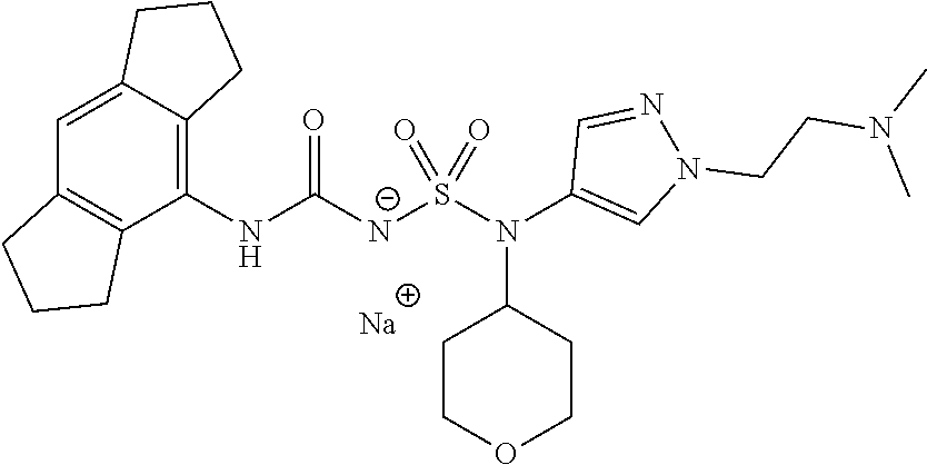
C1(NC([N-]S(N(C2=CN(CCN(C)C)N=C2)C2CCOCC2)(=O)=O)=O)=C2C(=CC3=C1CCC3)CCC2.[Na]
